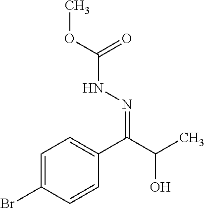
C1=C(Br)C=CC(C(=NNC(=O)OC)C(O)C)=C1
